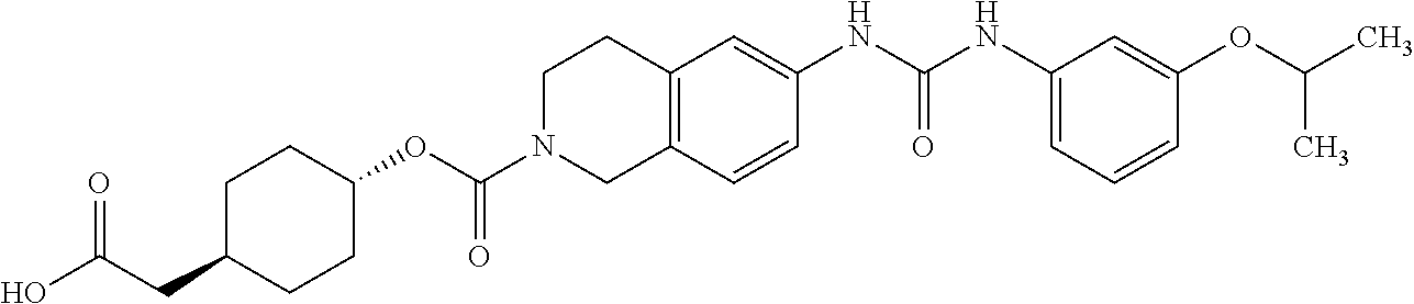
N(C1=CC2=C(C=C1)CN(C(OC1CCC(CC(=O)O)CC1)=O)CC2)C(NC1=CC=CC(OC(C)C)=C1)=O
